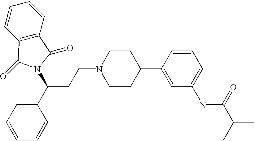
C(CN1CCC(C2=CC(NC(C(C)C)=O)=CC=C2)CC1)C(C1=CC=CC=C1)N1C(=O)C2=C(C=CC=C2)C1=O
